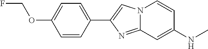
C1(C2=CN3C(=N2)C=C(NC)C=C3)=CC=C(OCF)C=C1
